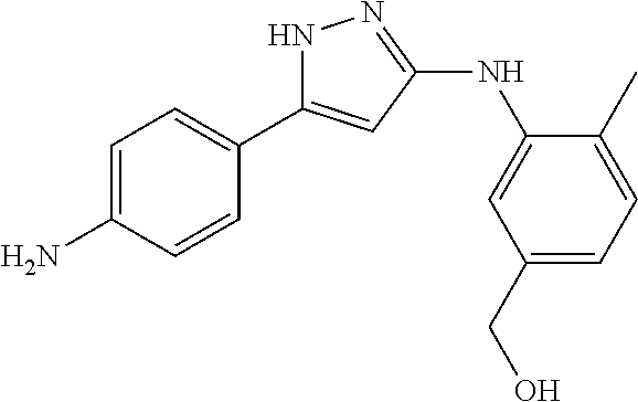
C1=C(N)C=CC(C2=CC(NC3=CC(CO)=CC=C3C)=NN2)=C1
